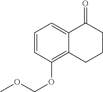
C1=CC(OCOC)=C2C(=C1)C(=O)CCC2
